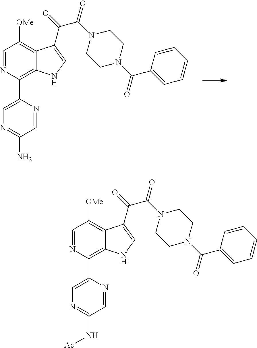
C1(C2=C3C(=C([OMe])C=N2)C(C(=O)C(N2CCN(C(C4=CC=CC=C4)=O)CC2)=O)=CN3)=CN=C(N)C=N1.C1(C2=C3C(=C([OMe])C=N2)C(C(=O)C(N2CCN(C(C4=CC=CC=C4)=O)CC2)=O)=CN3)=CN=C(N[Ac])C=N1
